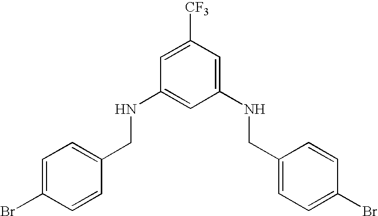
C1=C(Br)C=CC(CNC2=CC(NCC3=CC=C(Br)C=C3)=CC([CF3])=C2)=C1
